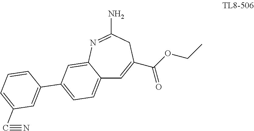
C12=CC=C(C3=CC(C#N)=CC=C3)C=C1N=C(N)CC(C(OCC)=O)=C2
